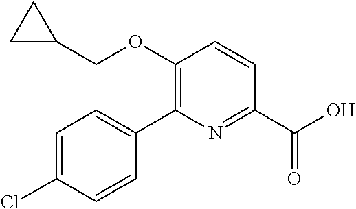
ClC1=CC=C(C2=C(OCC3CC3)C=CC(C(O)=O)=N2)C=C1
